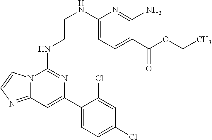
N12C(=NC=C1)C=C(C1=CC=C(Cl)C=C1Cl)N=C2NCCNC1=CC=C(C(OCC)=O)C(N)=N1
